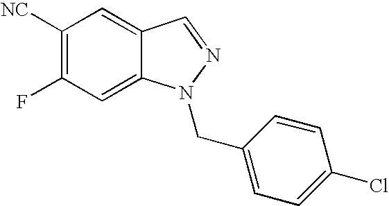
C1=C2C(=CC(F)=C1[NC])N(CC1=CC=C(Cl)C=C1)N=C2
